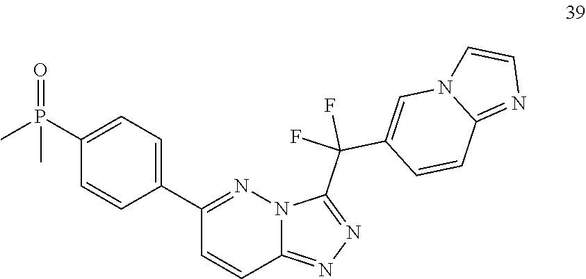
N1=C(C(F)(F)C2=CN3C=CN=C3C=C2)N2C(=N1)C=CC(C1=CC=C(P(C)(=O)C)C=C1)=N2
